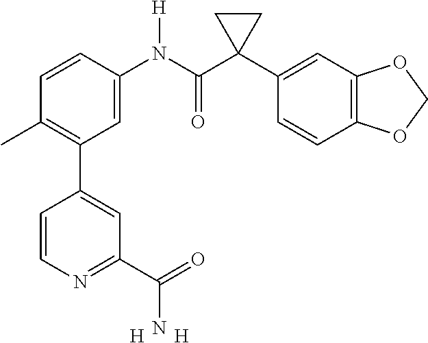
C1=C(N(C(C2(C3=CC4=C(C=C3)OCO4)CC2)=O)[H])C=CC(C)=C1C1=CC(C(=O)N)=NC=C1.[H].[H]
